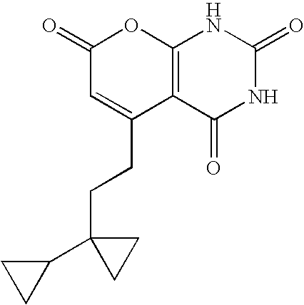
C1(=O)C=C(CCC2(C3CC3)CC2)C2=C(O1)NC(=O)NC2=O
